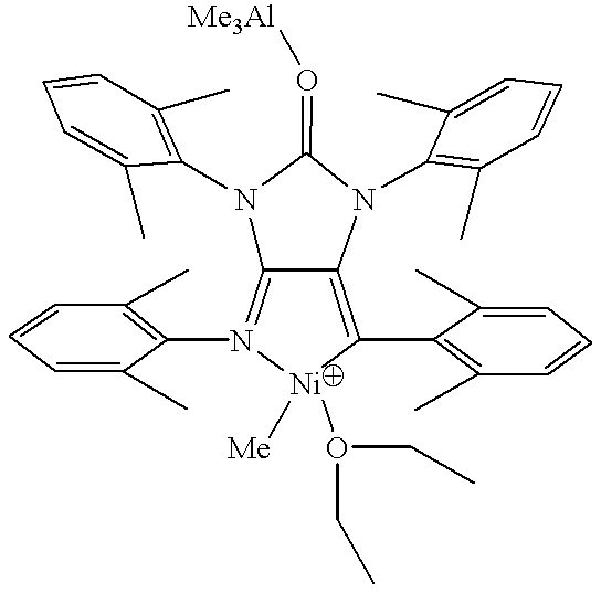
C1=CC=C(C)C(N2C3=N(C4=C(C)C=CC=C4C)[Ni]([Me])(O(CC)CC)C(C4=C(C)C=CC=C4C)=C3N(C3=C(C)C=CC=C3C)C2=O[Me3Al])=C1C
